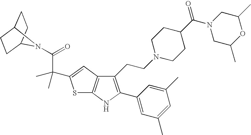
C1C2CCC(C1)N2C(C(C1=CC2=C(S1)NC(C1=CC(C)=CC(C)=C1)=C2CCN1CCC(C(=O)N2CC(C)OC(C)C2)CC1)(C)C)=O
